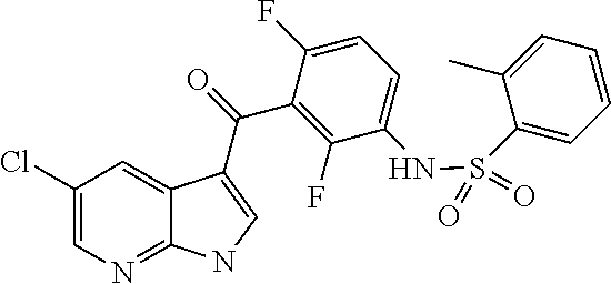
C1(Cl)=CN=C2C(=C1)C(C(=O)C1=C(F)C(NS(=O)(=O)C3=CC=CC=C3C)=CC=C1F)=CN2
